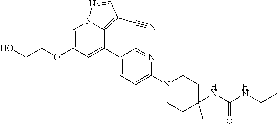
C1=C(OCCO)C=C(C2=CC=C(N3CCC(C)(NC(NC(C)C)=O)CC3)N=C2)C2=C(C#N)C=NN12
